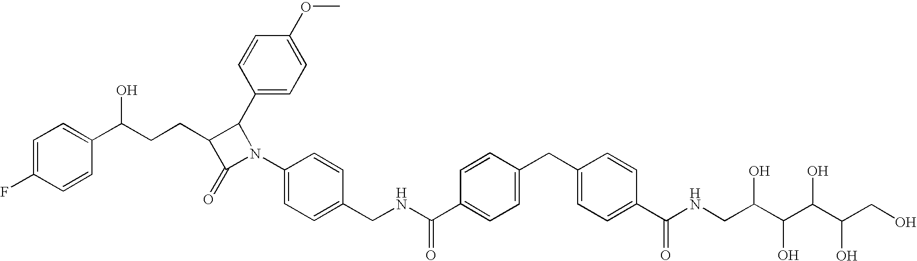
C1=C(F)C=CC(C(CCC2C(=O)N(C3=CC=C(CNC(C4=CC=C(CC5=CC=C(C(NCC(C(C(C(CO)O)O)O)O)=O)C=C5)C=C4)=O)C=C3)C2C2=CC=C(OC)C=C2)O)=C1
